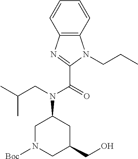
C12=C(C=CC=C1)N(CCC)C(C(N(CC(C)C)C1CN([Boc])CC(CO)C1)=O)=N2
